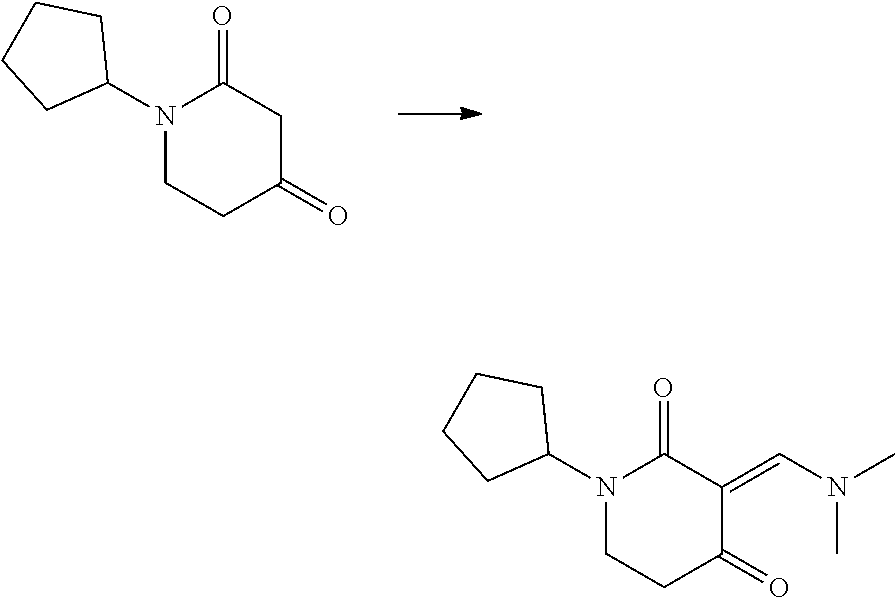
N1(C2CCCC2)C(=O)CC(=O)CC1.N1(C2CCCC2)C(=O)C(=CN(C)C)C(=O)CC1
